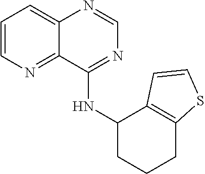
C1=CN=C2C(=C1)N=CN=C2NC1CCCC2=C1C=CS2
